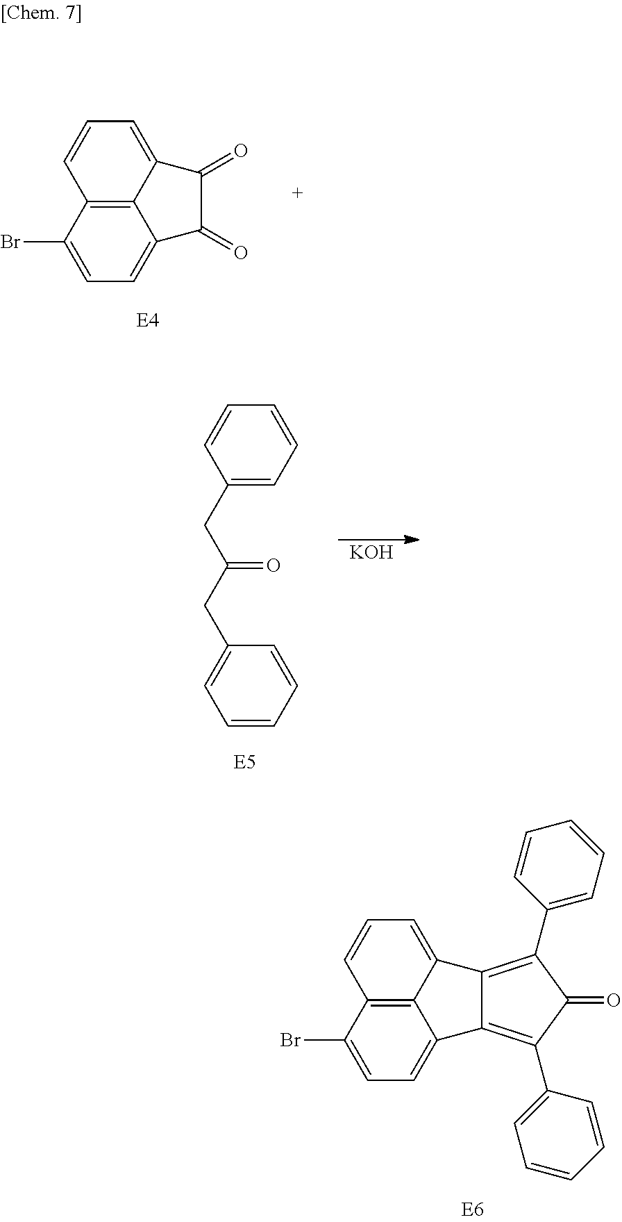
C1=CC=C2C3=C1C(Br)=CC=C3C(=O)C2=O.C1=CC=CC=C1CC(CC1=CC=CC=C1)=O.[KOH].C1=CC=C2C3=C1C(Br)=CC=C3C1=C(C3=CC=CC=C3)C(=O)C(C3=CC=CC=C3)=C21
